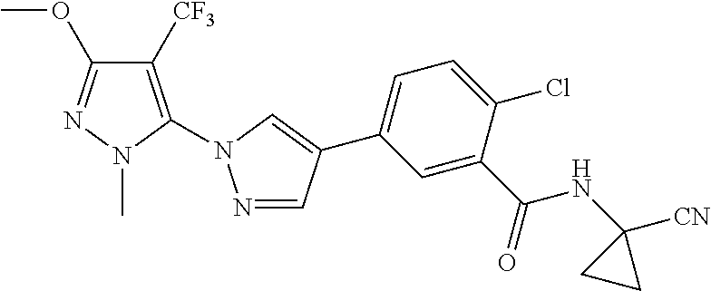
C1([CF3])=C(N2N=CC(C3=CC=C(Cl)C(C(NC4([CN])CC4)=O)=C3)=C2)N(C)N=C1OC
